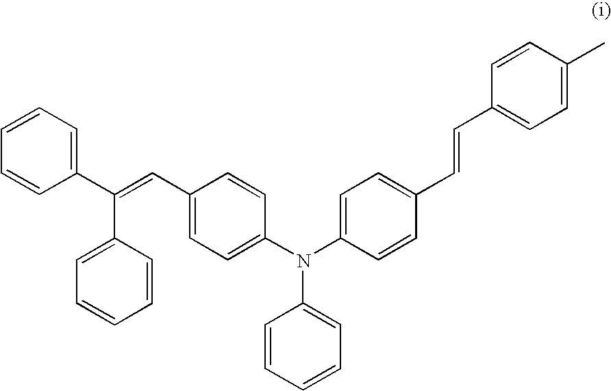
C1=CC=CC(C(=CC2=CC=C(N(C3=CC=C(C=CC4=CC=C(C)C=C4)C=C3)C3=CC=CC=C3)C=C2)C2=CC=CC=C2)=C1
